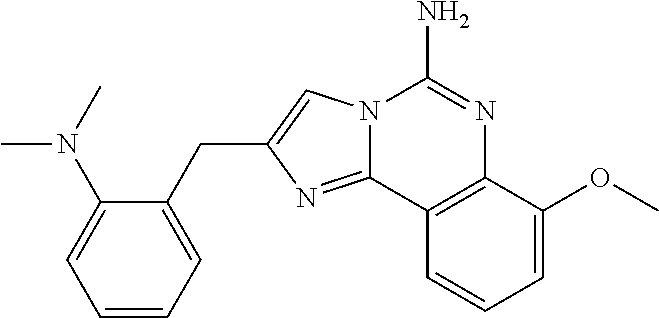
N12C(=NC(CC3=CC=CC=C3N(C)C)=C1)C1=C(N=C2N)C(OC)=CC=C1
